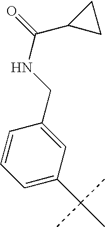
C1=C(C(C)(C)C)C=C(CNC(C2CC2)=O)C=C1
